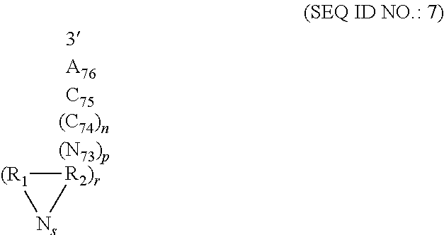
[(R1]1[R2)r][Ns]1
